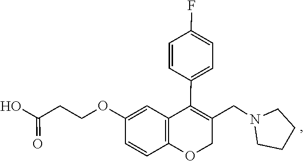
C1CN(CC2=C(C3=CC=C(F)C=C3)C3=C(OC2)C=CC(OCCC(=O)O)=C3)CC1
